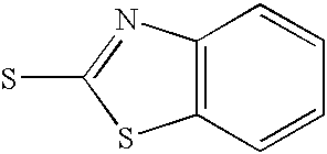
C12=C(N=C(S)S1)C=CC=C2
